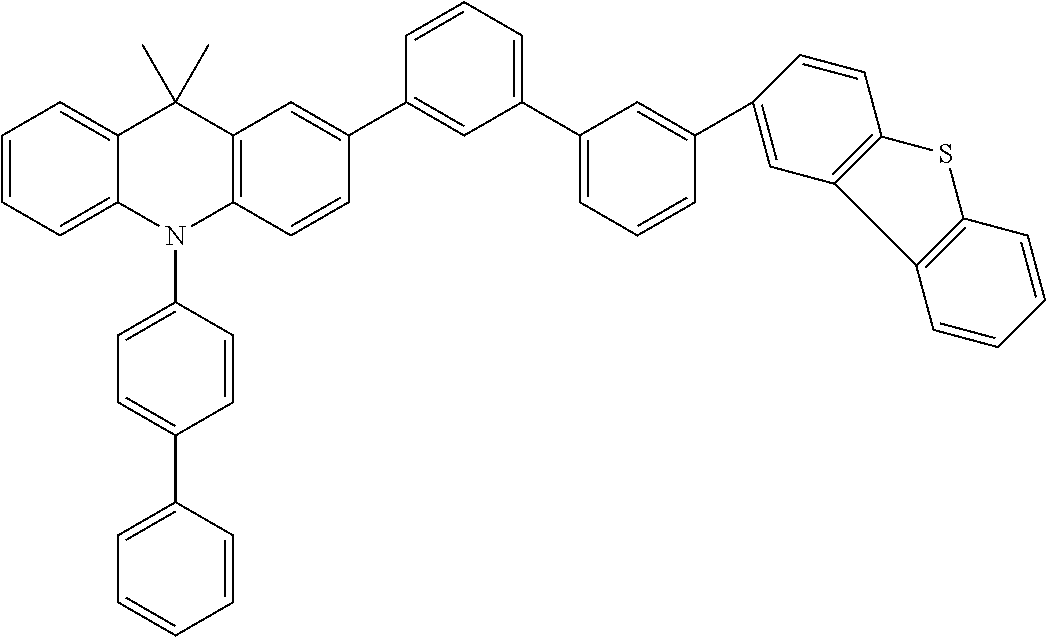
C1=CC=C2C(=C1)C(C)(C)C1=C(N2C2=CC=C(C3=CC=CC=C3)C=C2)C=CC(C2=CC(C3=CC=CC(C4=CC5=C(C=C4)SC4=C5C=CC=C4)=C3)=CC=C2)=C1
